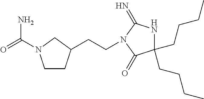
C(N1C(=O)C(CCCC)(CCCC)NC1=N)CC1CCN(C(=O)N)C1
